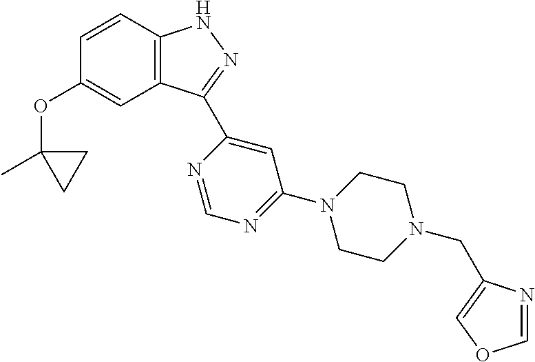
C1=CC2=C(C=C1OC1(C)CC1)C(C1=CC(N3CCN(CC4=COC=N4)CC3)=NC=N1)=NN2
